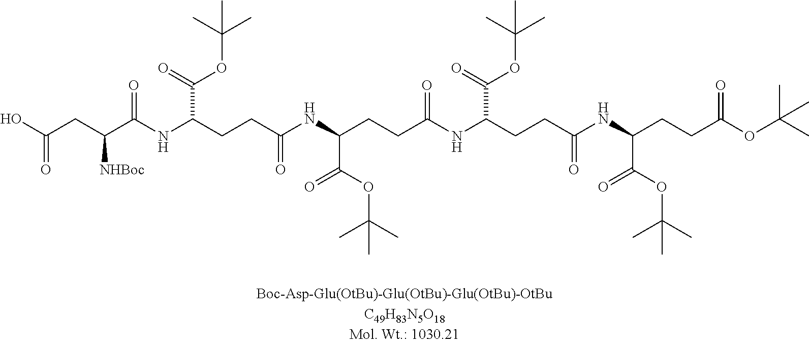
OC(CC(C(NC(CCC(NC(CCC(NC(CCC(NC(CCC(OC(C)(C)C)=O)C(OC(C)(C)C)=O)=O)C(=O)OC(C)(C)C)=O)C(OC(C)(C)C)=O)=O)C(=O)OC(C)(C)C)=O)[NHBoc])=O
